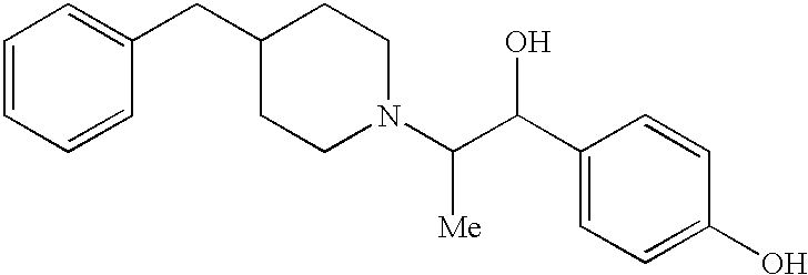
C1=CC=CC(CC2CCN(C(C(C3=CC=C(O)C=C3)O)[Me])CC2)=C1
